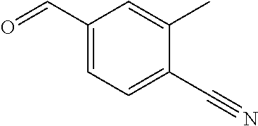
C1(C=O)=CC=C(C#N)C(C)=C1
